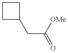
C1(CC([OMe])=O)CCC1
